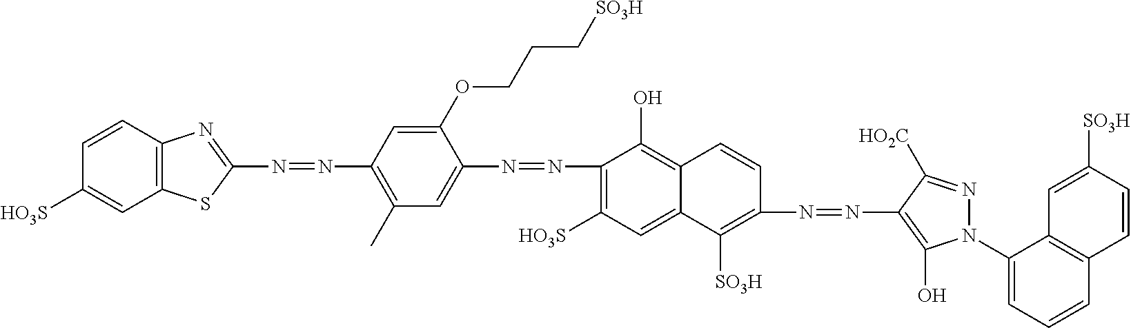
N(=NC1=C(C)C=C(N=NC2=C([HO3S])C=C3C(=C2O)C=CC(N=NC2=C(O)N(C4=CC=CC5=C4C=C([SO3H])C=C5)N=C2[HO2C])=C3[SO3H])C(OCCC[SO3H])=C1)C1=NC2=C(S1)C=C([HO3S])C=C2
